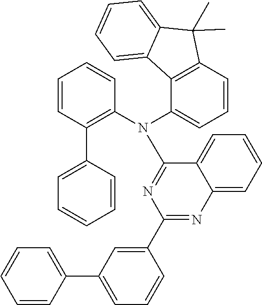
C1=CC(C2=C(N(C3=CC=CC4=C3C3=CC=CC=C3C4(C)C)C3=NC(C4=CC(C5=CC=CC=C5)=CC=C4)=NC4=CC=CC=C34)C=CC=C2)=CC=C1
